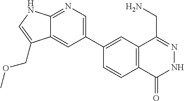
C1(C2=CN=C3C(=C2)C(COC)=CN3)=CC2=C(C=C1)C(=O)NN=C2CN
